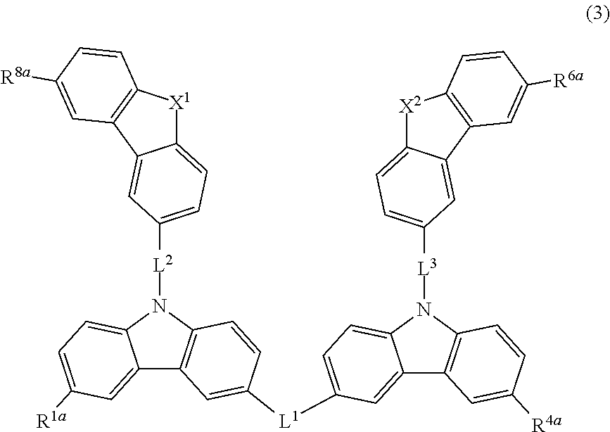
C12=CC([R1a])=CC=C1N([L2]C1=CC=C3[X1]C4=C(C3=C1)C=C([R8a])C=C4)C1=C2C=C([L1]C2=CC=C3C(=C2)C2=C(N3[L3]C3=CC=C4[X2]C5=C(C4=C3)C=C([R6a])C=C5)C=CC([R4a])=C2)C=C1
